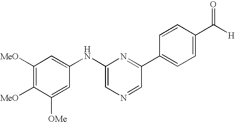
C1([MeO])=C([MeO])C([OMe])=CC(NC2=CN=CC(C3=CC=C(C([H])=O)C=C3)=N2)=C1
